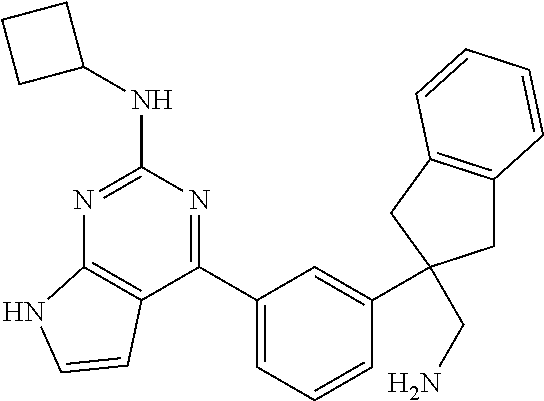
C1(C2=CC=CC(C3(CN)CC4=C(C3)C=CC=C4)=C2)=NC(NC2CCC2)=NC2=C1C=CN2
